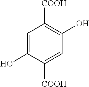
C1=C(O)C([COOH])=CC(O)=C1[COOH]
